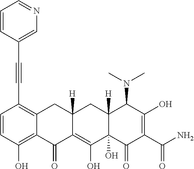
C1=CC(O)=C2C(=C1C#CC1=CN=CC=C1)CC1([H])C(=C(O)C3(O)C([H])(C1)C(N(C)C)C(O)=C(C(N)=O)C3=O)C2=O
